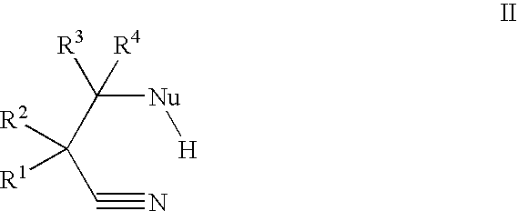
C(#N)C(C([Nu][H])([R3])[R4])([R1])[R2]
